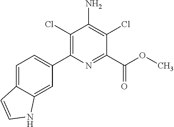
C1(Cl)=C(C2=CC=C3C(=C2)NC=C3)N=C(C(OC)=O)C(Cl)=C1N
